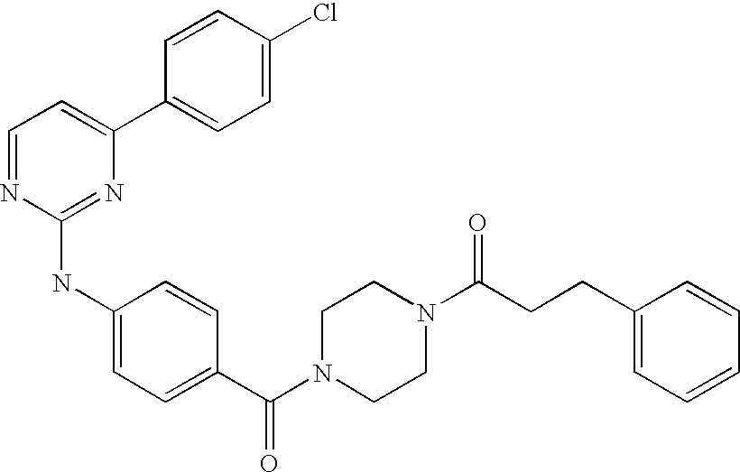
C1=NC(NC2=CC=C(C(N3CCN(C(CCC4=CC=CC=C4)=O)CC3)=O)C=C2)=NC(C2=CC=C(Cl)C=C2)=C1
